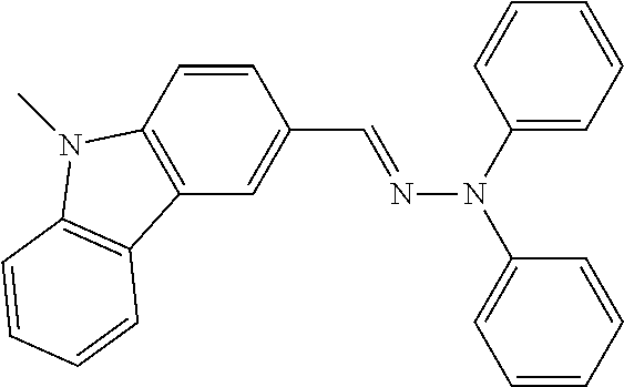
C1=CC2=C(C=C1C=NN(C1=CC=CC=C1)C1=CC=CC=C1)C1=C(N2C)C=CC=C1
